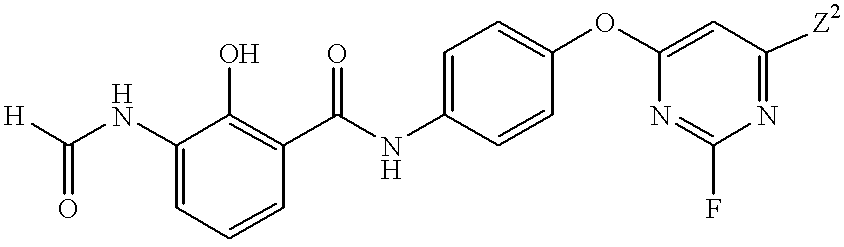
[H]C(NC1=CC=CC(C(NC2=CC=C(OC3=CC([Z2])=NC(F)=N3)C=C2)=O)=C1O)=O
